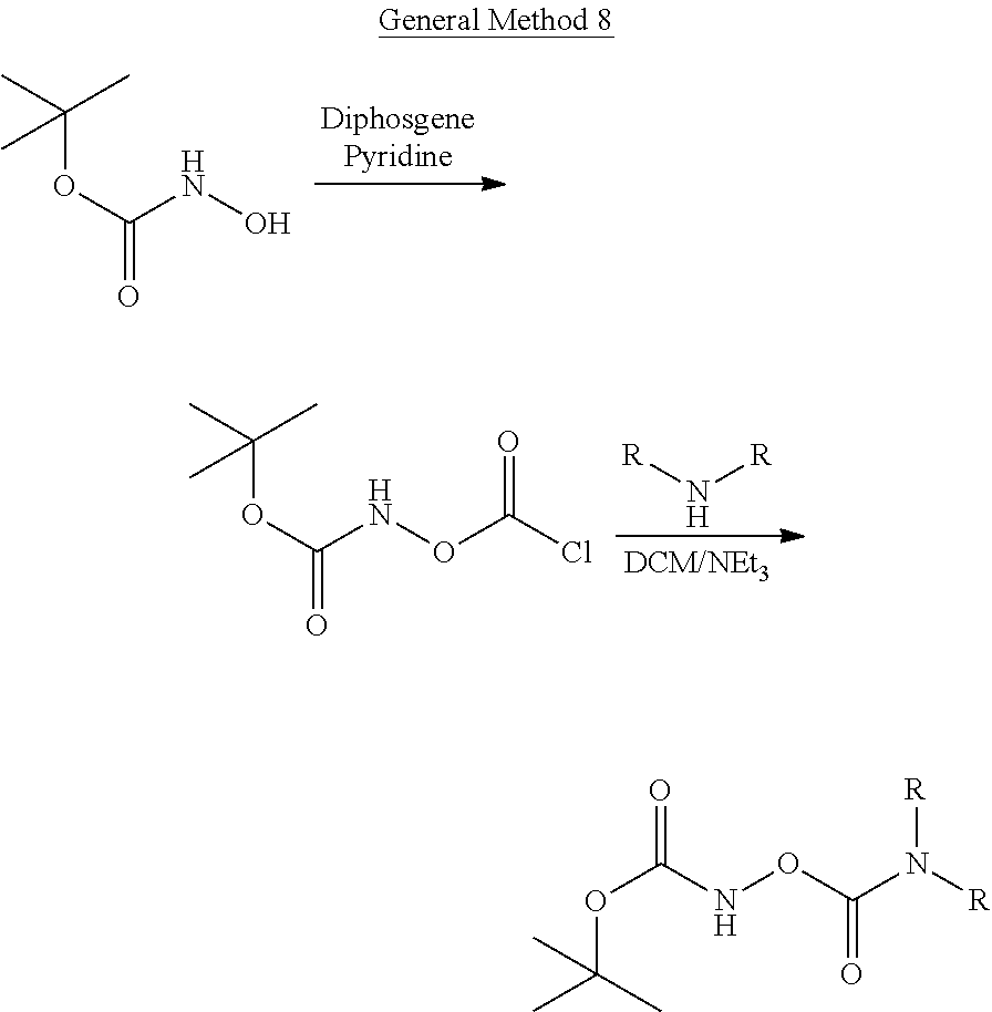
CC(C)(OC(NO)=O)C.CC(C)(OC(NOC(=O)Cl)=O)C.[R]N[R].O(C(C)(C)C)C(NOC(N([R])[R])=O)=O
